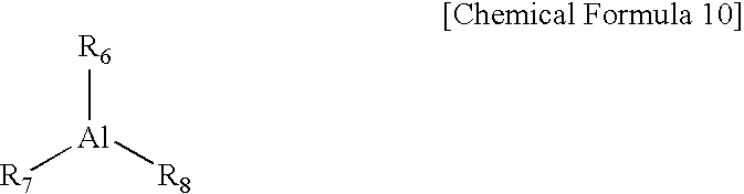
[R7][Al]([R8])[R6]
